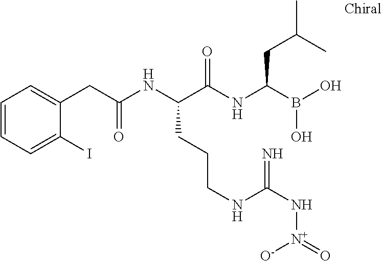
C(C(NC(C(NC(B(O)O)CC(C)C)=O)CCCNC(N[N+](=O)[O-])=N)=O)C1=CC=CC=C1I
